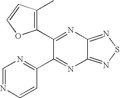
C1=NC=CC(C2=NC3=NSN=C3N=C2C2=C(C)C=CO2)=N1
